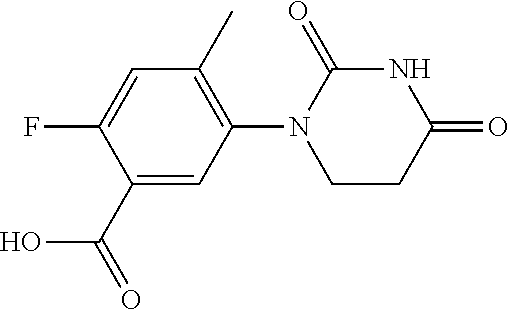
C1(C(=O)O)=CC(N2CCC(=O)NC2=O)=C(C)C=C1F
